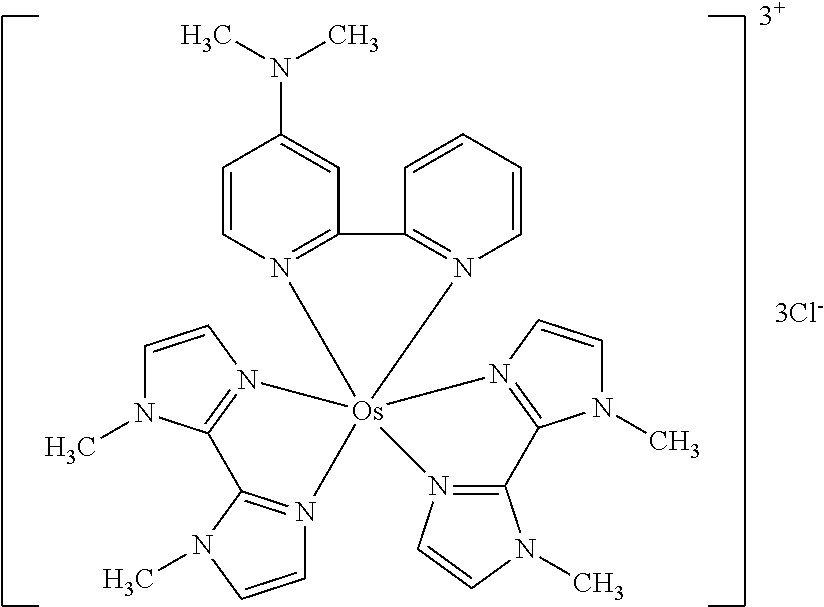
C1=CN2=C(C=C1N(C)C)C1=N(C=CC=C1)[Os]213(N2=C(N(C)C=C2)C2=N1C=CN2C)N1=C(N(C)C=C1)C1=N3C=CN1C.[3Cl-].[3+]
